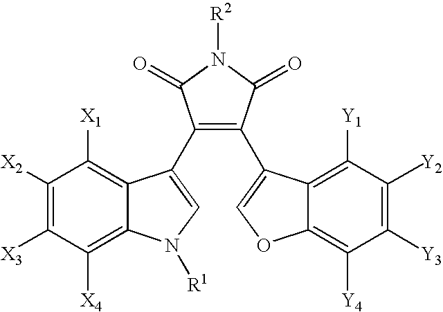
C1(C2=CN([R1])C3=C([X4])C([X3])=C([X2])C([X1])=C32)=C(C2=COC3=C([Y4])C([Y3])=C([Y2])C([Y1])=C32)C(=O)N([R2])C1=O
